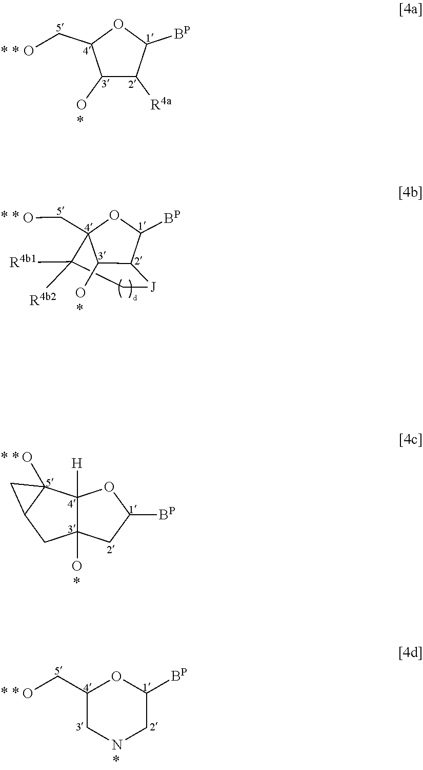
C1(O)C([R4a])C([BP])OC1CO.C1([R4b1])([R4b2])C2(CO)C(O)C(C([BP])O2)[J]C1.C12([H])C(O)(CC([BP])O1)CC1C2(O)C1.C1(CO)CNCC([BP])O1
